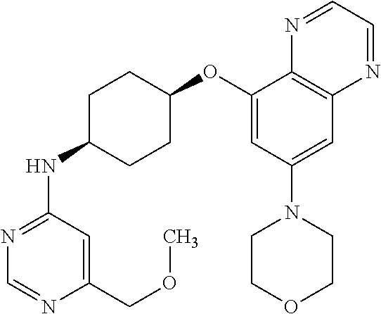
C1(COC)=CC(NC2CCC(OC3=CC(N4CCOCC4)=CC4=C3N=CC=N4)CC2)=NC=N1
